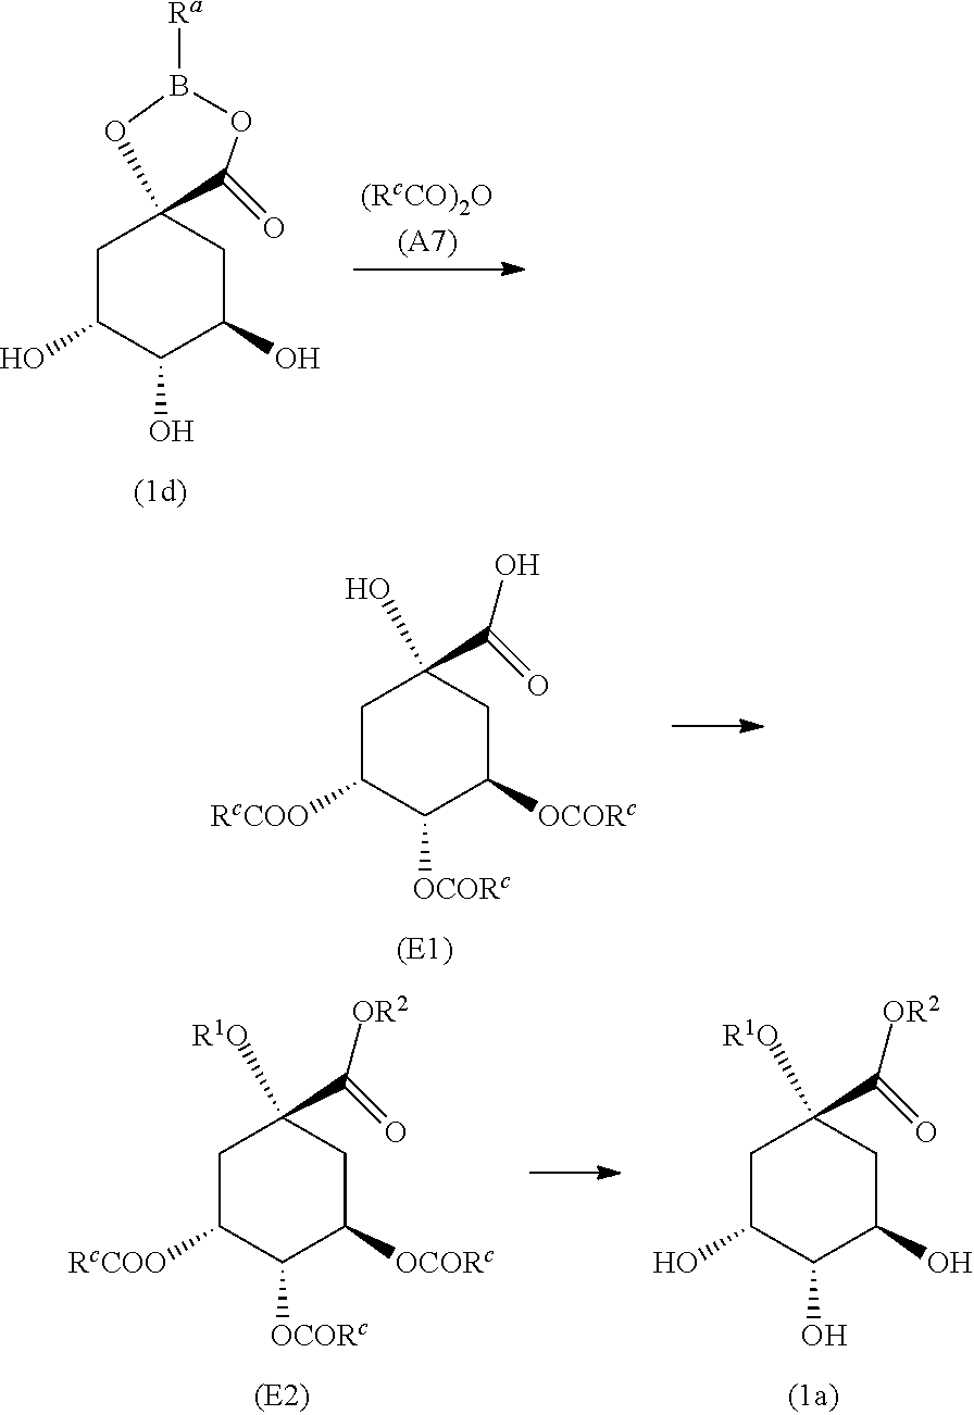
C1C(O)C(O)C(O)CC12C(=O)OB([Ra])O2.C1C([RcCOO])C([OCORc])C([OCORc])CC1(C(=O)O)O.C1C([RcCOO])C([OCORc])C([OCORc])CC1(C(=O)[OR2])[R1O].C1C(O)C(O)C(O)CC1(C(=O)[OR2])[R1O]
